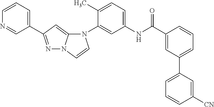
C1(C2=NN3C(=C2)N(C2=CC(NC(C4=CC(C5=CC=CC([CN])=C5)=CC=C4)=O)=CC=C2C)C=C3)=CC=CN=C1
